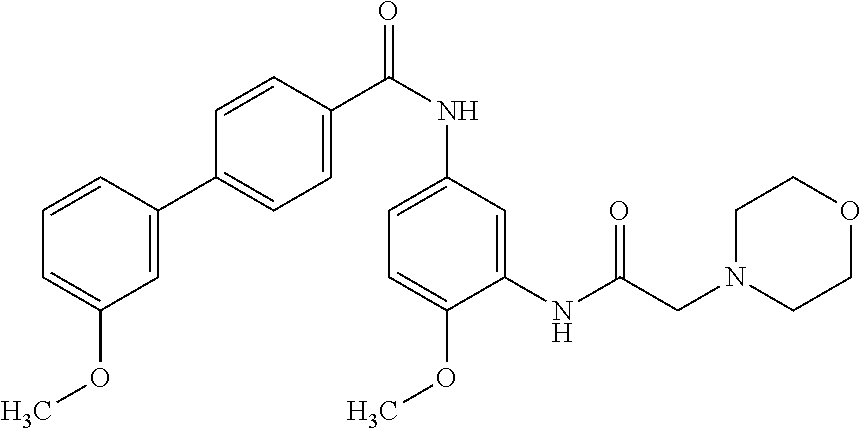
C1=C(C2=CC=C(C(NC3=CC=C(OC)C(NC(CN4CCOCC4)=O)=C3)=O)C=C2)C=CC=C1OC
